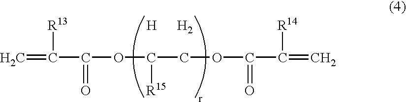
C=C(C(OC(COC(C(=C)[R14])=O)[R15])=O)[R13].[H].[H2]
